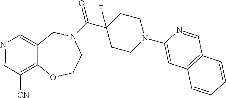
N1=CC([CN])=C2C(=C1)CN(C(C1(F)CCN(C3=CC4=C(C=N3)C=CC=C4)CC1)=O)CCO2
